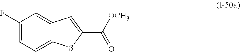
C1(F)=CC=C2C(=C1)C=C(C([OCH3])=O)S2
